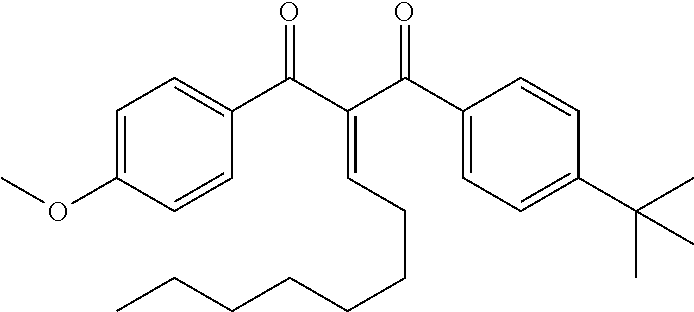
C(=CCCCCCCC)(C(C1=CC=C(OC)C=C1)=O)C(C1=CC=C(C(C)(C)C)C=C1)=O
